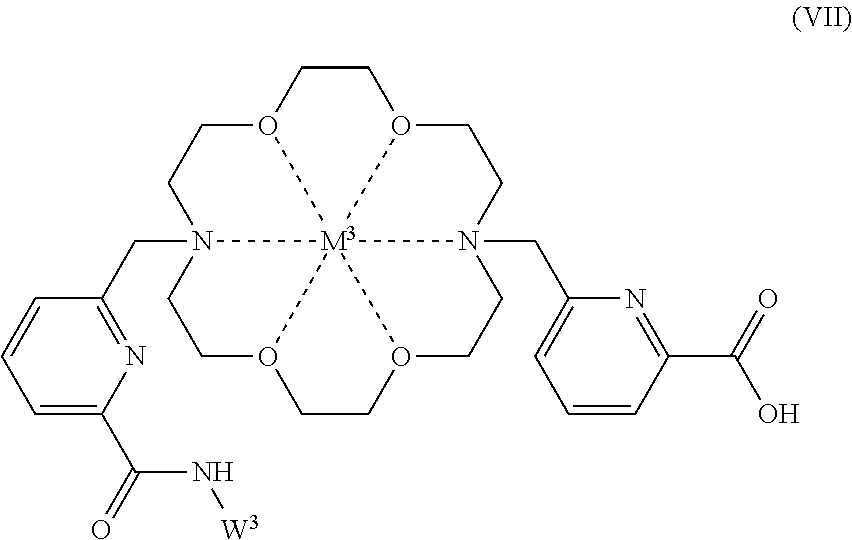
C1CO2CCN3(CC4=NC(C(N[W3])=O)=CC=C4)CCO4CCO5CCN6(CC7=CC=CC(C(O)=O)=N7)CCO1[M3]23645
